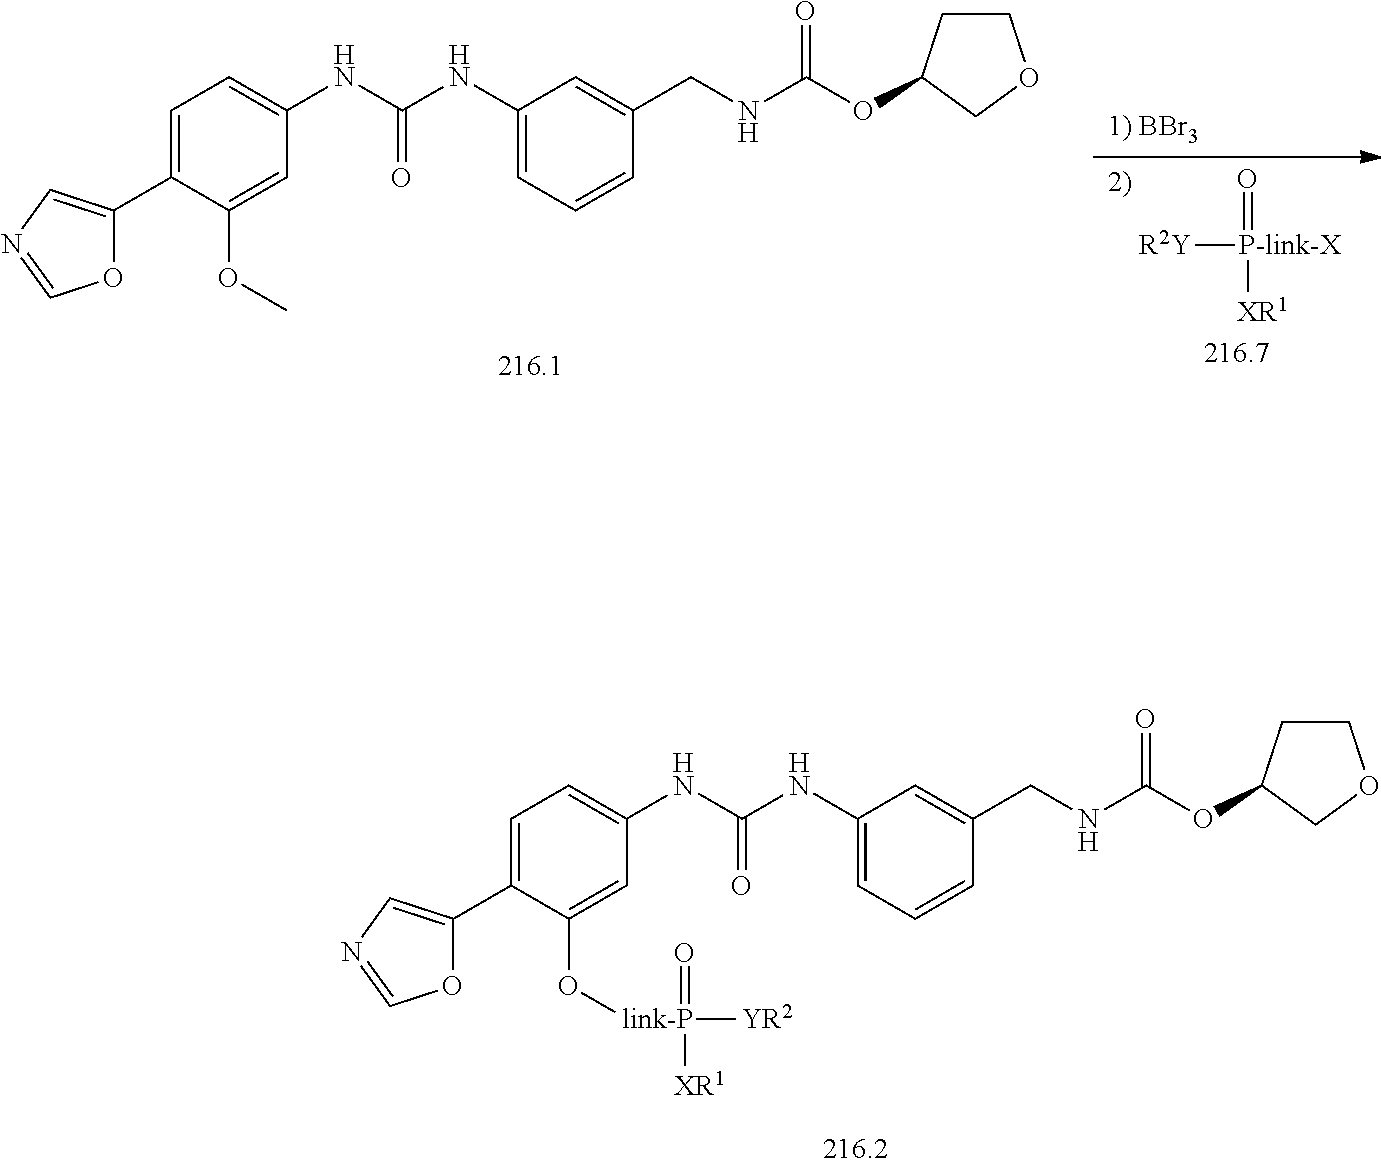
[R2Y][P-link-X](=O)[XR1].O1C(C2=CC=C(NC(NC3=CC=CC(CNC(OC4CCOC4)=O)=C3)=O)C=C2OC)=CN=C1.O1C(C2=CC=C(NC(NC3=CC=CC(CNC(OC4CCOC4)=O)=C3)=O)C=C2O[link-P]([YR2])(=O)[XR1])=CN=C1
